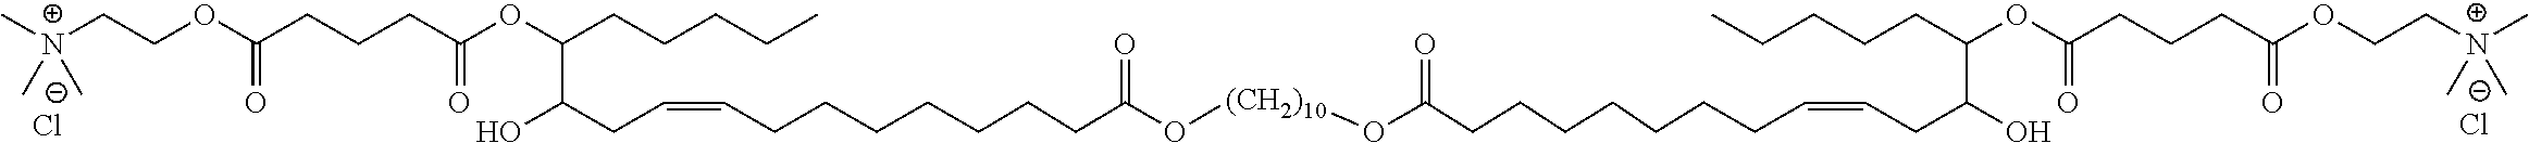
C[N+](CCOC(CCCC(OC(CCCCC)C(CC=CCCCCCCCC(O[(CH2)10]OC(=O)CCCCCCCC=CCC(O)C(CCCCC)OC(CCCC(OCC[N+](C)(C)C)=O)=O)=O)O)=O)=O)(C)C.[Cl-].[Cl-]
